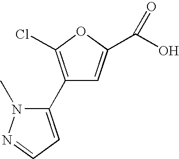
C1(C2=CC=NN2C)=C(Cl)OC(C(O)=O)=C1
